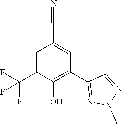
C1=C(C(F)(F)F)C(O)=C(C2=NN(C)N=C2)C=C1C#N
